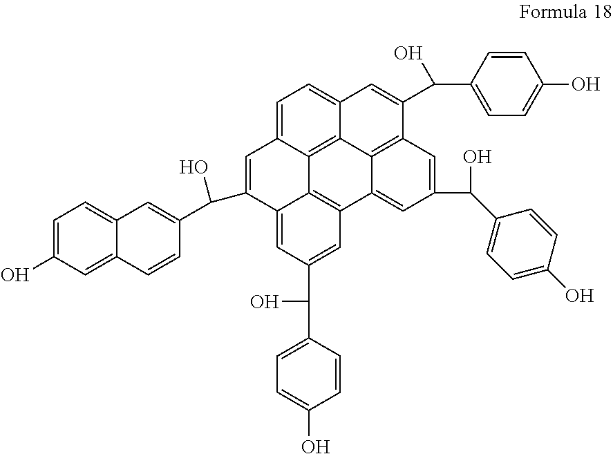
C1=C2C3=C4C(=C1)C=C(C(O)C1=CC=C(O)C=C1)C1=C4C(=CC(C(O)C4=CC=C(O)C=C4)=C1)C1=C3C(=CC(C(O)C3=CC=C(O)C=C3)=C1)C(C(C1=CC3=CC=C(O)C=C3C=C1)O)=C2
